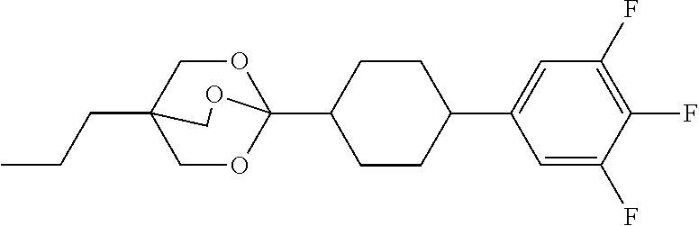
O1CC2(CCC)COC1(C1CCC(C3=CC(F)=C(F)C(F)=C3)CC1)OC2
